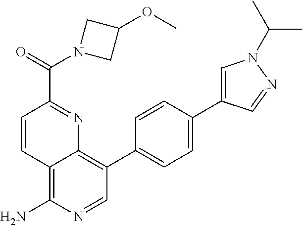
C12=C(N)N=CC(C3=CC=C(C4=CN(C(C)C)N=C4)C=C3)=C1N=C(C(N1CC(OC)C1)=O)C=C2
